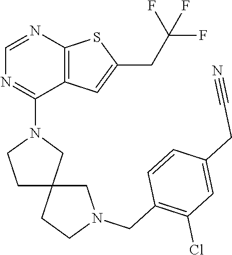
C1=NC2=C(C(N3CCC4(C3)CCN(CC3=C(Cl)C=C(CC#N)C=C3)C4)=N1)C=C(CC(F)(F)F)S2
